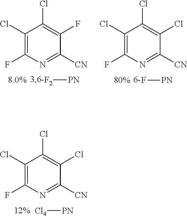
C1(Cl)=C(F)N=C([CN])C(Cl)=C1Cl.[Cl4][PN].C1(Cl)=C(F)N=C([CN])C(F)=C1Cl.[F2][PN].C1(Cl)=C(F)N=C([CN])C(Cl)=C1Cl.F[PN]
